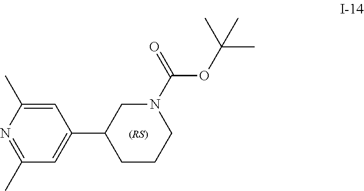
C1=C(C)N=C(C)C=C1C1CCCN(C(=O)OC(C)(C)C)C1
